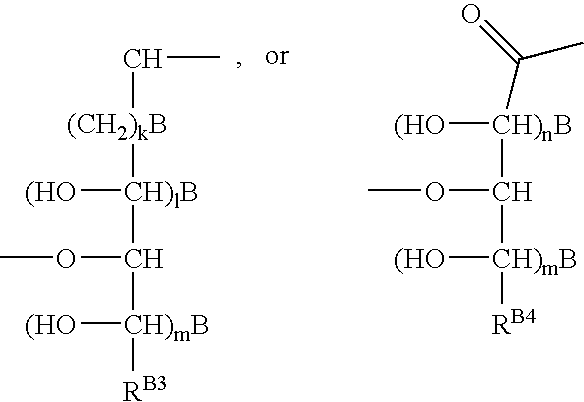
[CH)nB]([(HO])(C(OC)[CH)mB]([(HO])[RB4])C(C)=O.C(C)[(CH2)kB][CH)lB]([(HO])C(OC)[CH)mB]([(HO])[RB3]
